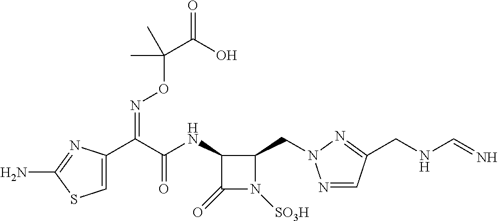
C1=C(C(C(NC2C(=O)N([SO3H])C2CN2N=CC(CNC=N)=N2)=O)=NOC(C(=O)O)(C)C)N=C(N)S1
